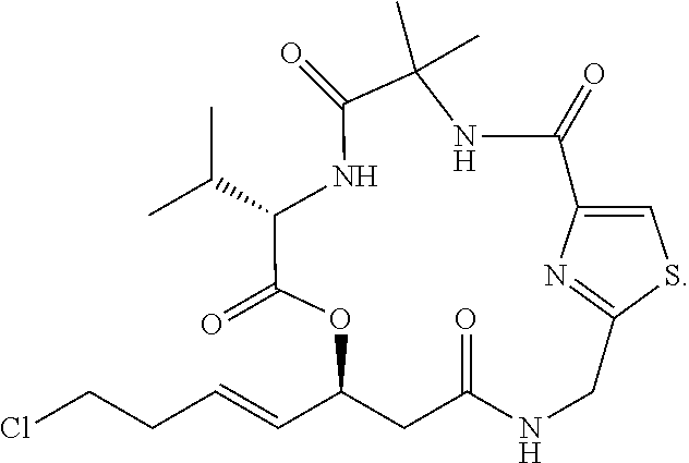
ClCCC=CC1CC(=O)NCC2=NC(=CS2)C(=O)NC(C)(C)C(=O)NC(C(C)C)C(=O)O1
